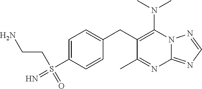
N(C1=C(CC2=CC=C(S(CCN)(=N)=O)C=C2)C(C)=NC2=NC=NN12)(C)C
